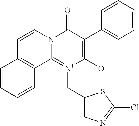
N12C(=[N+](CC3=CN=C(Cl)S3)C([O-])=C(C3=CC=CC=C3)C1=O)C1=C(C=C2)C=CC=C1
